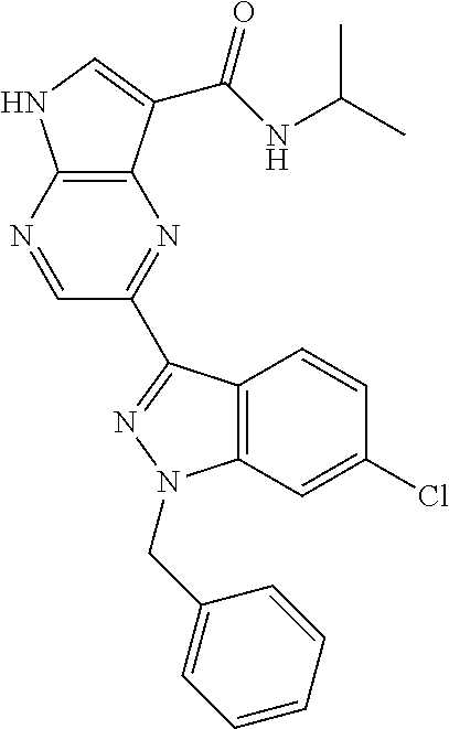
C12=C(C(C(NC(C)C)=O)=CN1)N=C(C1=NN(CC3=CC=CC=C3)C3=C1C=CC(Cl)=C3)C=N2
